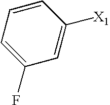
C1(F)=CC=CC([X1])=C1
